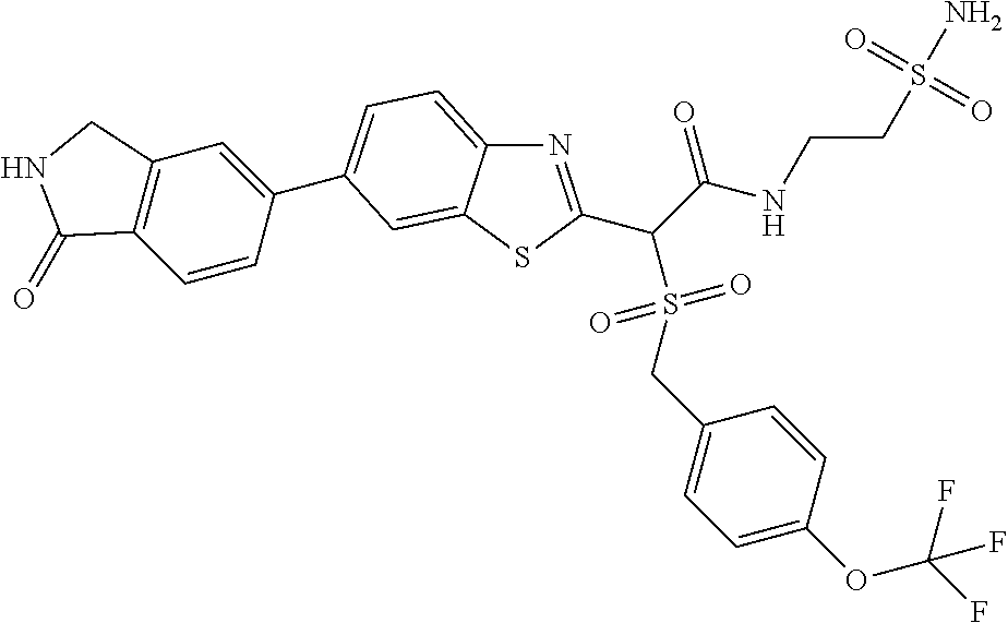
N1=C(C(C(NCCS(N)(=O)=O)=O)S(CC2=CC=C(OC(F)(F)F)C=C2)(=O)=O)SC2=CC(C3=CC4=C(C=C3)C(=O)NC4)=CC=C12
